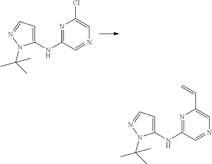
N1=C(NC2=CC=NN2C(C)(C)C)C=NC=C1Cl.N1=C(NC2=CC=NN2C(C)(C)C)C=NC=C1C=C
